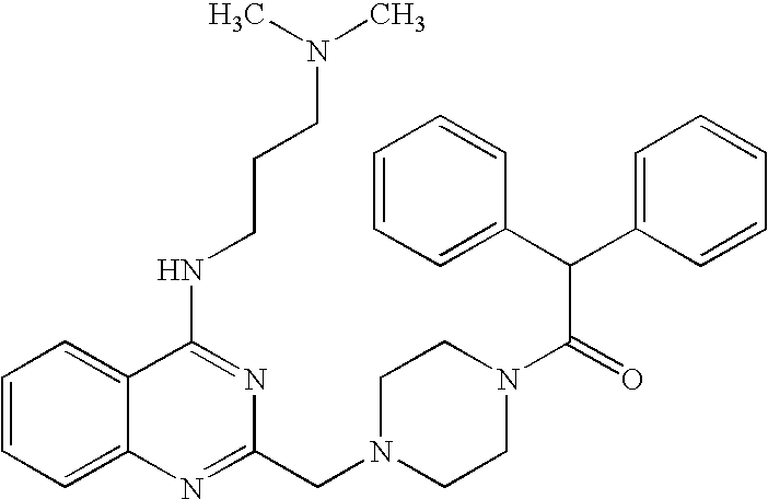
C1=CC=C2C(=C1)C(NCCCN(C)C)=NC(CN1CCN(C(=O)C(C3=CC=CC=C3)C3=CC=CC=C3)CC1)=N2
